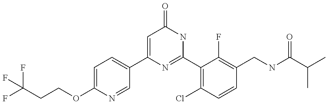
C1(C2=CC=C(OCCC(F)(F)F)N=C2)=CC(=O)NC(C2=C(Cl)C=CC(CNC(C(C)C)=O)=C2F)=N1
